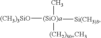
[(CH3)3SiO][(SiO)a]([Si(CH3)3])(C)[(CH2)30+CH3]
